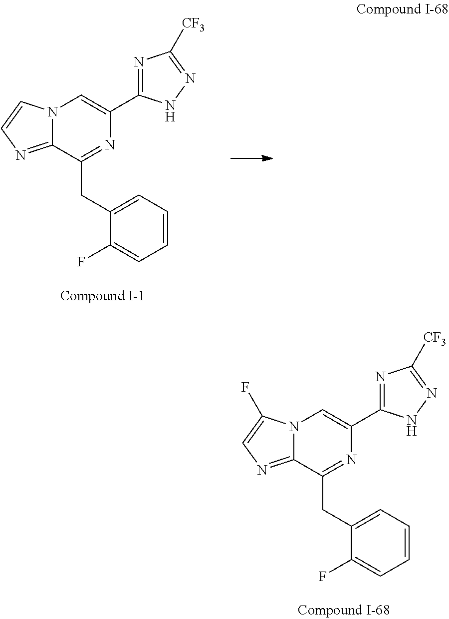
C1=CC=C(CC2=NC(C3=NC([CF3])=NN3)=CN3C2=NC=C3)C(F)=C1.C1=CC=C(CC2=NC(C3=NC([CF3])=NN3)=CN3C2=NC=C3F)C(F)=C1
